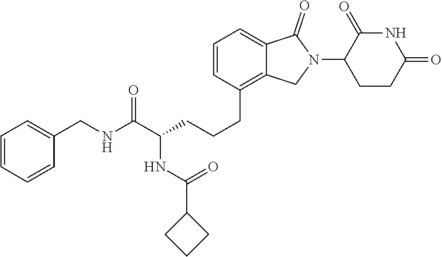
C1=CC(CCCC(C(NCC2=CC=CC=C2)=O)NC(C2CCC2)=O)=C2C(=C1)C(=O)N(C1CCC(=O)NC1=O)C2
